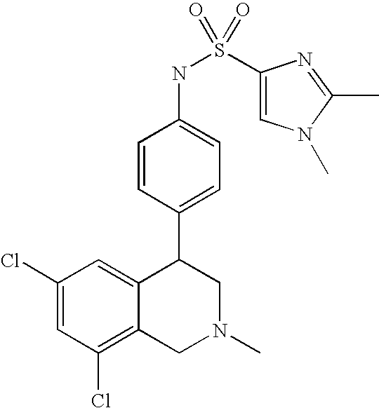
C1(Cl)=CC(Cl)=C2C(=C1)C(C1=CC=C(NS(C3=CN(C)C(C)=N3)(=O)=O)C=C1)CN(C)C2
